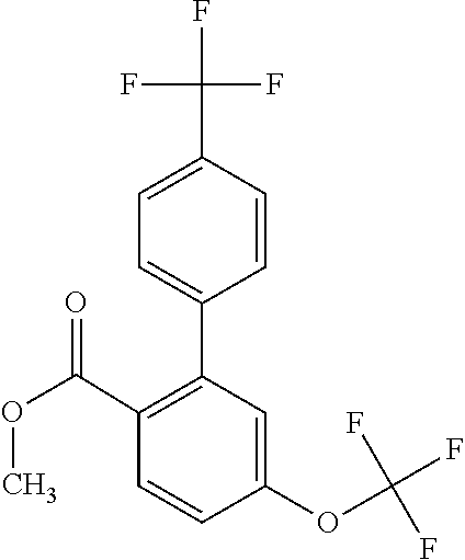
FC(OC1=CC(C2=CC=C(C(F)(F)F)C=C2)=C(C(OC)=O)C=C1)(F)F
